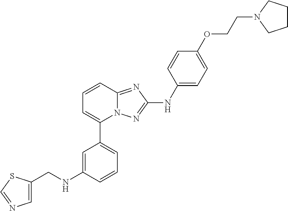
C1=CC2=NC(NC3=CC=C(OCCN4CCCC4)C=C3)=NN2C(C2=CC=CC(NCC3=CN=CS3)=C2)=C1
